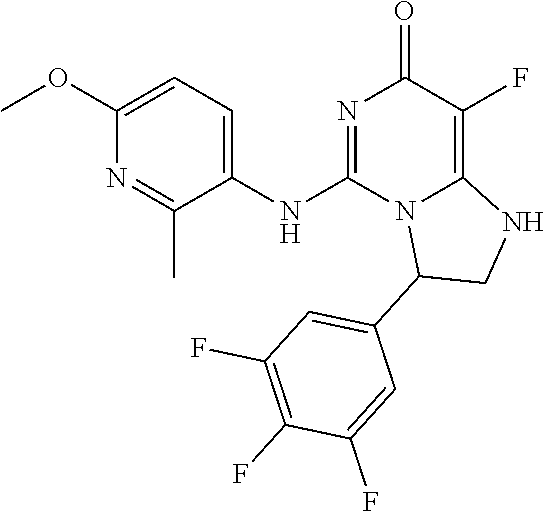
C1(OC)=CC=C(NC2=NC(=O)C(F)=C3N2C(C2=CC(F)=C(F)C(F)=C2)CN3)C(C)=N1
